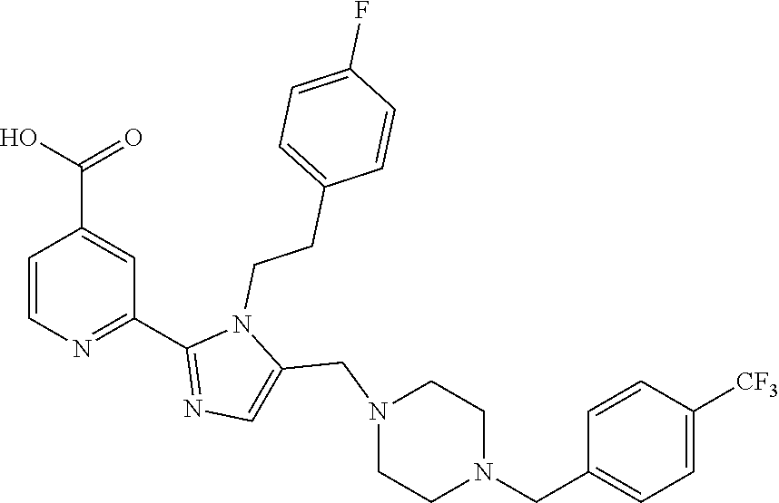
C1=CN=C(C2=NC=C(CN3CCN(CC4=CC=C([CF3])C=C4)CC3)N2CCC2=CC=C(F)C=C2)C=C1C(O)=O
